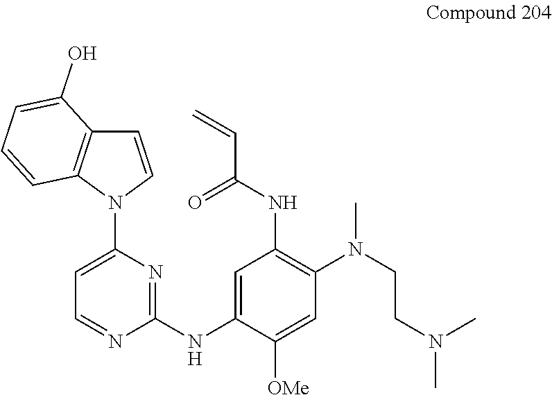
C1=CN(C2=CC=NC(NC3=CC(NC(C=C)=O)=C(N(CCN(C)C)C)C=C3[OMe])=N2)C2=C1C(O)=CC=C2
